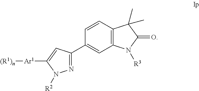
N1([R2])N=C(C2=CC3=C(C=C2)C(C)(C)C(=O)N3[R3])C=C1[Ar1][(R1)n]
